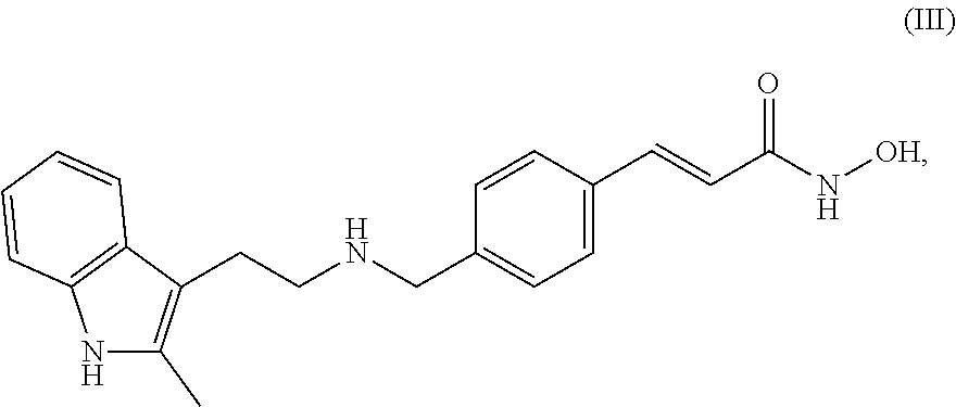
C1=CC=CC2=C1NC(C)=C2CCNCC1=CC=C(C=CC(N[OH])=O)C=C1
